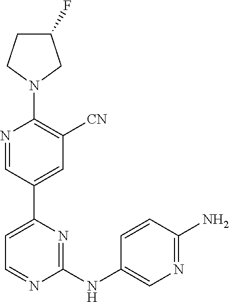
N1=CC(C2=CC=NC(NC3=CN=C(N)C=C3)=N2)=CC([CN])=C1N1CC(F)CC1
